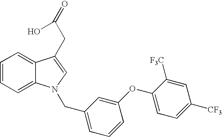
C1=CC=C2C(=C1)C(CC(=O)O)=CN2CC1=CC=CC(OC2=CC=C([CF3])C=C2[F3C])=C1
